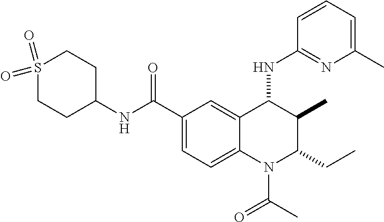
C(C1=CC=C2C(=C1)C(NC1=NC(C)=CC=C1)C(C)C(CC)N2C(=O)C)(=O)NC1CCS(=O)(=O)CC1
